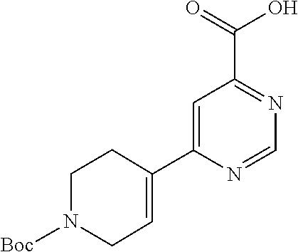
C1=C(C2=CCN([Boc])CC2)N=CN=C1C(=O)O
